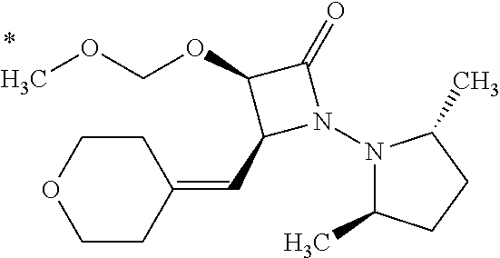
N1(N2C(=O)C(OCOC)C2C=C2CCOCC2)C(C)CCC1C
